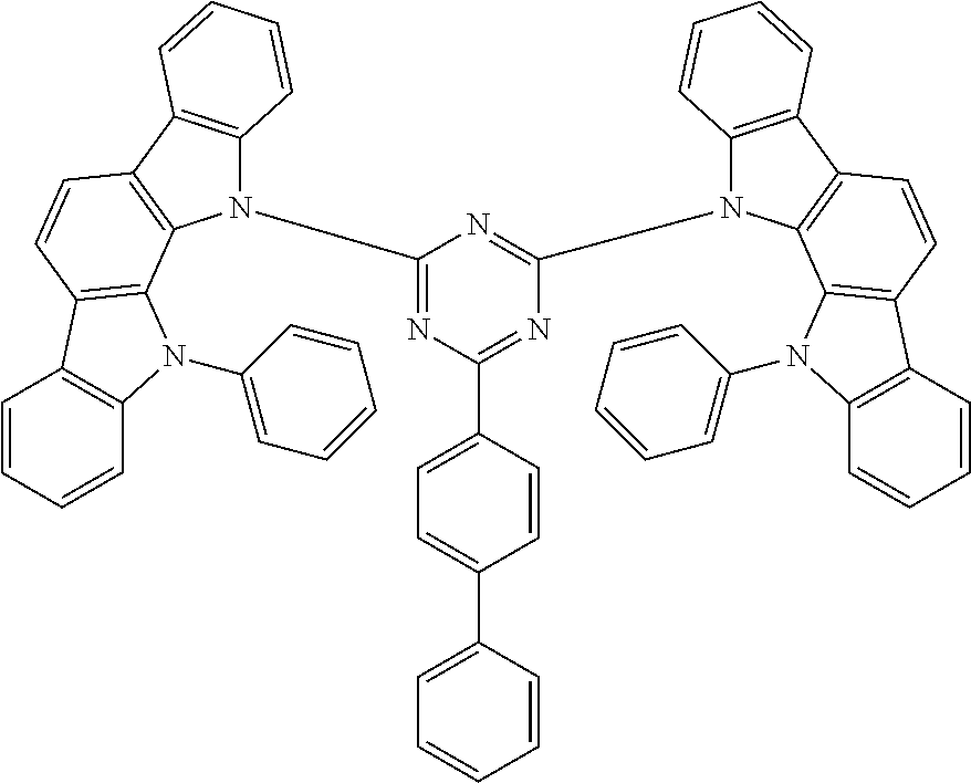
C1=CC=CC2=C1C1=C(N2C2=CC=CC=C2)C2=C(C=C1)C1=C(N2C2=NC(C3=CC=C(C4=CC=CC=C4)C=C3)=NC(N3C4=C(C=CC5=C4N(C4=CC=CC=C4)C4=C5C=CC=C4)C4=C3C=CC=C4)=N2)C=CC=C1
